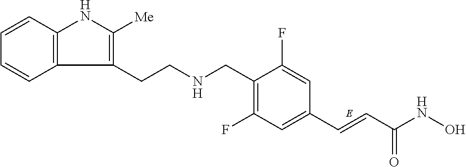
C1=CC2=C(C=C1)C(CCNCC1=C(F)C=C(C=CC(NO)=O)C=C1F)=C([Me])N2
